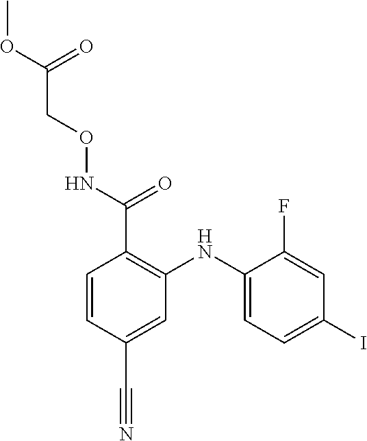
C(CONC(C1=C(NC2=CC=C(I)C=C2F)C=C(C#N)C=C1)=O)(OC)=O
